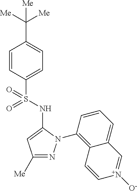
C1(C([Me])([Me])[Me])=CC=C(S(=O)(=O)NC2=CC([Me])=NN2C2=C3C(=CC=C2)C=[N+]([O-])C=C3)C=C1
